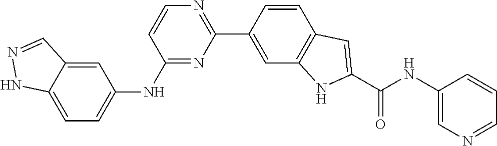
C1(NC2=CC=C3C(=C2)C=NN3)=NC(C2=CC3=C(C=C2)C=C(C(NC2=CN=CC=C2)=O)N3)=NC=C1
